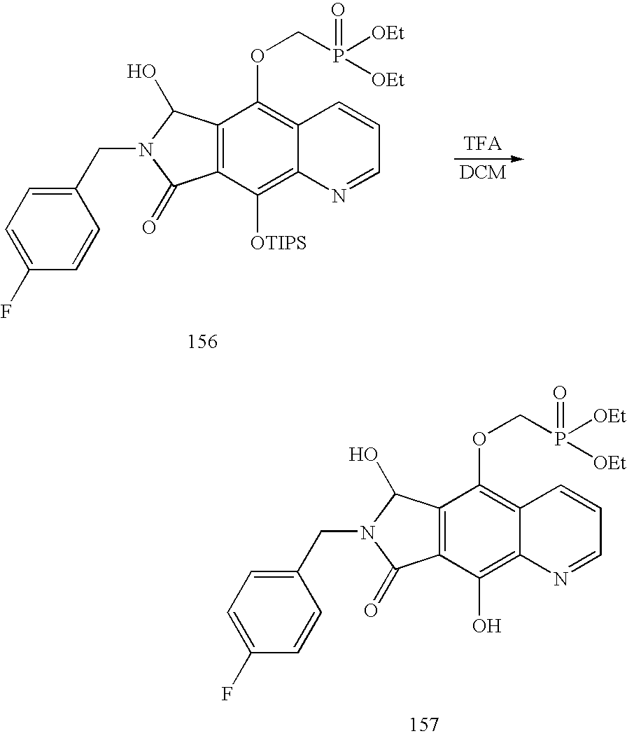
C1(F)=CC=C(CN2C(=O)C3=C(C2O)C(OCP([OEt])(=O)[OEt])=C2C(=C3O)N=CC=C2)C=C1.C1(F)=CC=C(CN2C(=O)C3=C(C2O)C(OCP([OEt])(=O)[OEt])=C2C(=C3[OTIPS])N=CC=C2)C=C1
